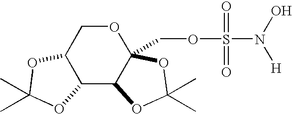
C12C3C(COS(=O)(=O)N(O)[H])(OCC1OC(C)(C)O2)OC(C)(C)O3
